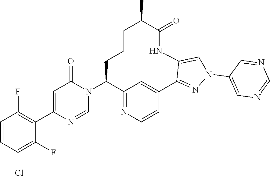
C1=NC(C2=C(F)C=CC(Cl)=C2F)=CC(=O)N1C1C2=NC=CC(=C2)C2=NN(C3=CN=CN=C3)C=C2NC(=O)C(C)CCC1
